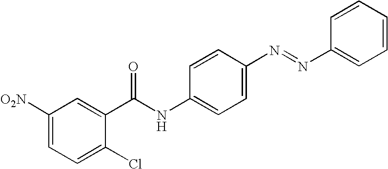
C1([O2N])=CC=C(Cl)C(C(NC2=CC=C(N=NC3=CC=CC=C3)C=C2)=O)=C1
